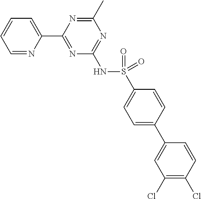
C1=NC(C2=NC(NS(=O)(C3=CC=C(C4=CC(Cl)=C(Cl)C=C4)C=C3)=O)=NC(C)=N2)=CC=C1
